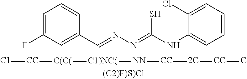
C1=C(F)C=C(C=NN=C(NC2=CC=CC=C2Cl)S)C=C1.[C1]=[CC]=[C(C(]=[C1)NC(]=[NN]=[CC]=[2C]=[CC]=C
